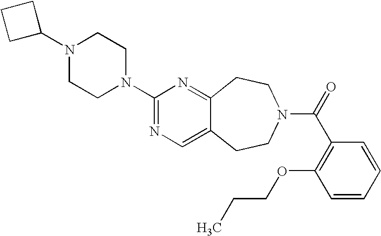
C1C(N2CCN(C3=NC=C4C(=N3)CCN(C(=O)C3=C(OCCC)C=CC=C3)CC4)CC2)CC1
